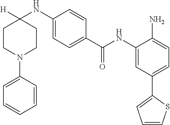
C1CN(C2=CC=CC=C2)CCC1(NC1=CC=C(C(NC2=CC(C3=CC=CS3)=CC=C2N)=O)C=C1)[H]
